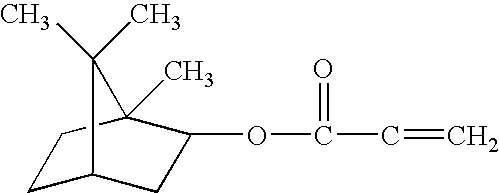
C1C2CC(OC(=O)C=C)C(C)(C1)C2(C)C
